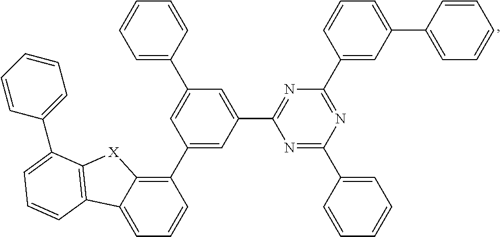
C1(C2=C3C(=CC=C2)C2=C([X]3)C(C3=CC=CC=C3)=CC=C2)=CC(C2=NC(C3=CC(C4=CC=CC=C4)=CC=C3)=NC(C3=CC=CC=C3)=N2)=CC(C2=CC=CC=C2)=C1
